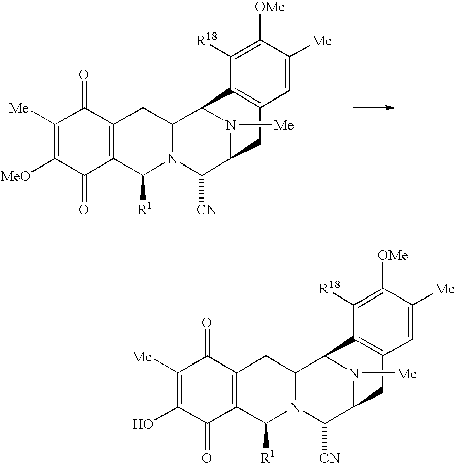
C1(O)=C([Me])C(=O)C2=C(C1=O)C([R1])N1C(C2)C2C3=C(CC(C1[CN])N2[Me])C=C([Me])C([OMe])=C3[R18].C1([MeO])=C([Me])C(=O)C2=C(C1=O)C([R1])N1C(C2)C2C3=C(CC(C1[CN])N2[Me])C=C([Me])C([OMe])=C3[R18]
